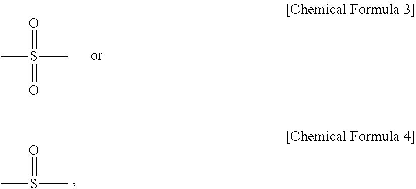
CS(=O)(C)=O.CS(=O)C
